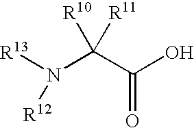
[R13]N(C(C(O)=O)([R10])[R11])[R12]
